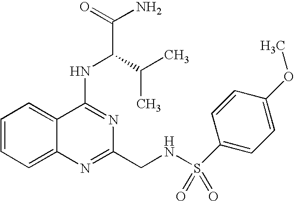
C1=CC=C2C(=C1)C(NC(C(C)C)C(N)=O)=NC(CNS(=O)(=O)C1=CC=C(OC)C=C1)=N2
